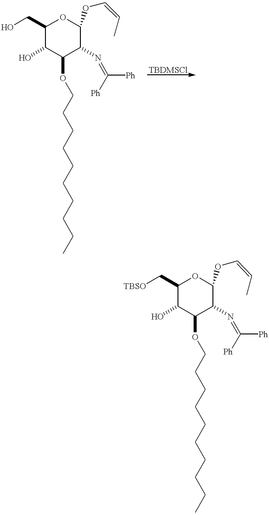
C1(CO)C(O)C(OCCCCCCCCCC)C(N=C([Ph])[Ph])C(OC=CC)O1.C1(C[TBSO])C(O)C(OCCCCCCCCCC)C(N=C([Ph])[Ph])C(OC=CC)O1
